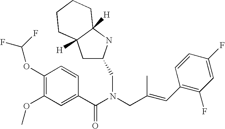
C1(OC)=C(OC(F)F)C=CC(C(N(CC(=CC2=C(F)C=C(F)C=C2)C)CC2CC3([H])C([H])(N2)CCCC3)=O)=C1
